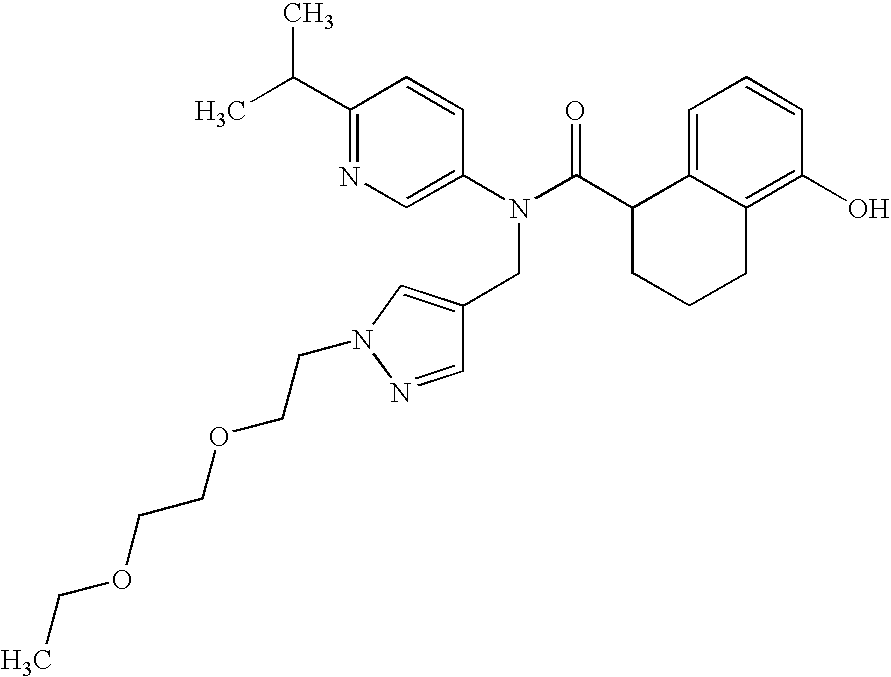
C1(C(C)C)=NC=C(N(C(C2CCCC3=C(O)C=CC=C23)=O)CC2=CN(CCOCCOCC)N=C2)C=C1
